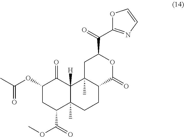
C1(OC(C)=O)CC(C(=O)OC)C2(C)C([H])(C1=O)C1(C)C(CC2)C(=O)OC(C(C2=NC=CO2)=O)C1
